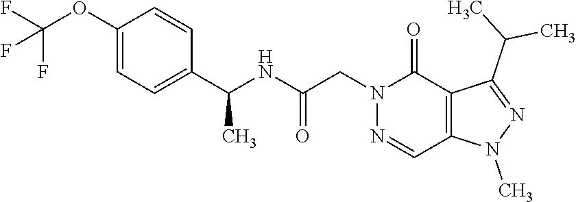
C1(C(NC(CN2N=CC3=C(C2=O)C(C(C)C)=NN3C)=O)C)=CC=C(OC(F)(F)F)C=C1
